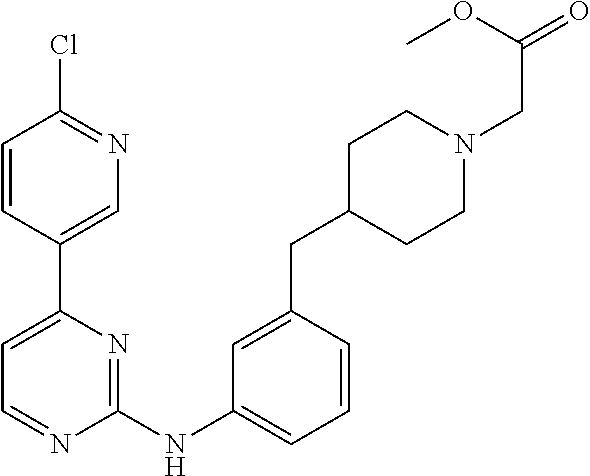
C1=CC(C2=CC=NC(NC3=CC=CC(CC4CCN(CC(=O)OC)CC4)=C3)=N2)=CN=C1Cl
